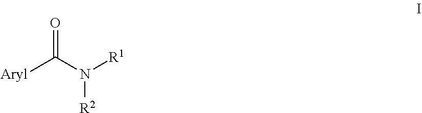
[Aryl]C(N([R1])[R2])=O
